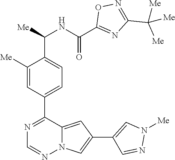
C1([Me])=CC(C2=NC=NN3C2=CC(C2=CN([Me])N=C2)=C3)=CC=C1C(NC(=O)C1=NC(C([Me])([Me])[Me])=NO1)[Me]
